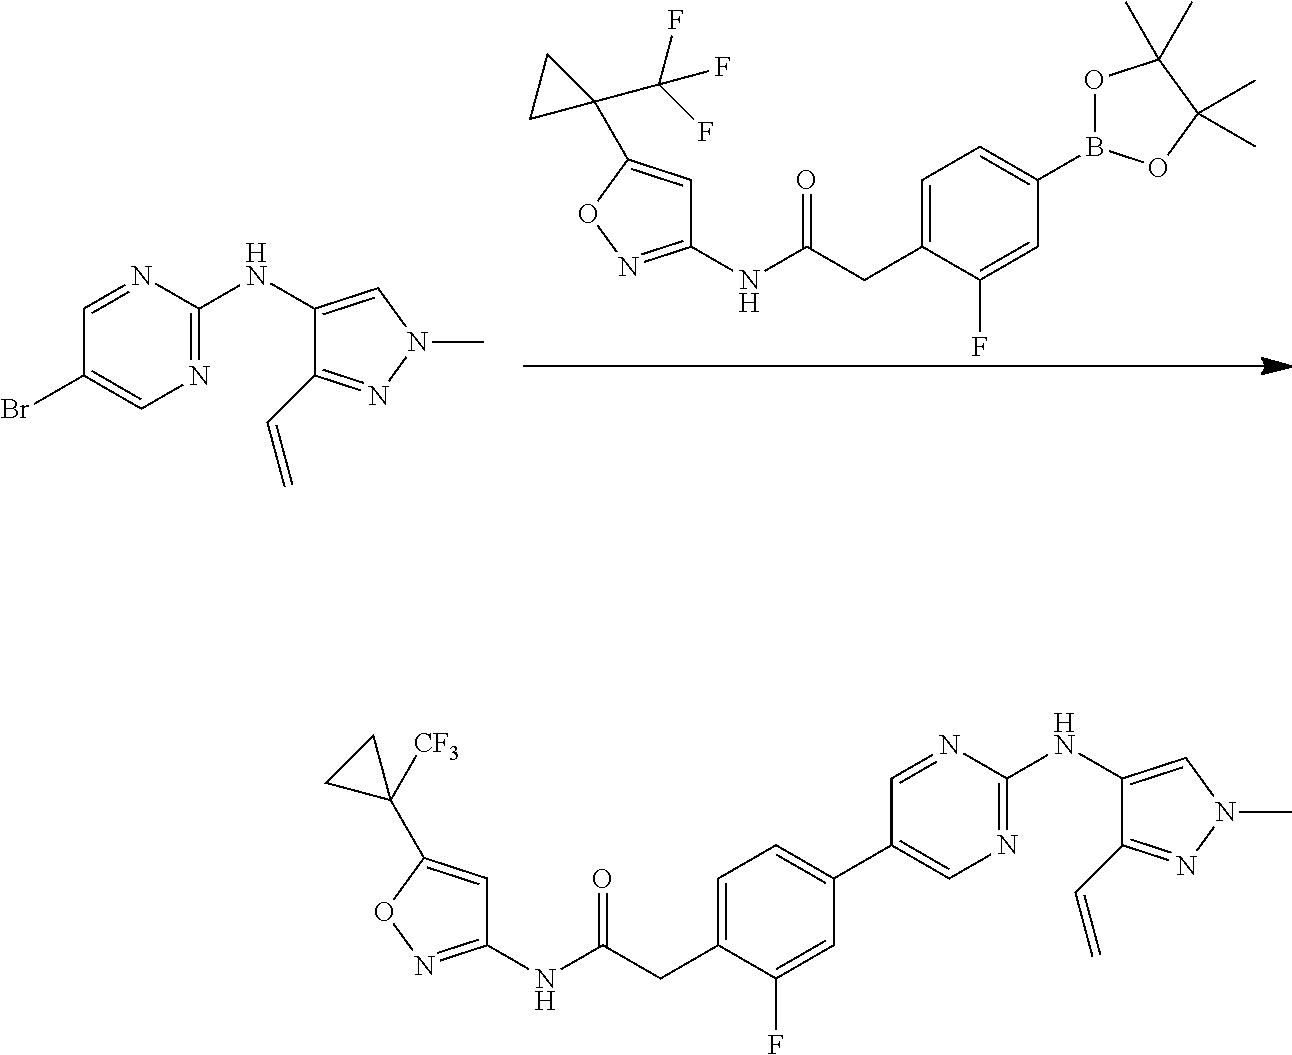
C1=C(CC(=O)NC2=NOC(C3(C(F)(F)F)CC3)=C2)C(F)=CC(B2OC(C)(C)C(C)(C)O2)=C1.C1(NC2=NC=C(Br)C=N2)=CN(C)N=C1C=C.C1(NC2=NC=C(C3=CC=C(CC(=O)NC4=NOC(C5([CF3])CC5)=C4)C(F)=C3)C=N2)=CN(C)N=C1C=C
